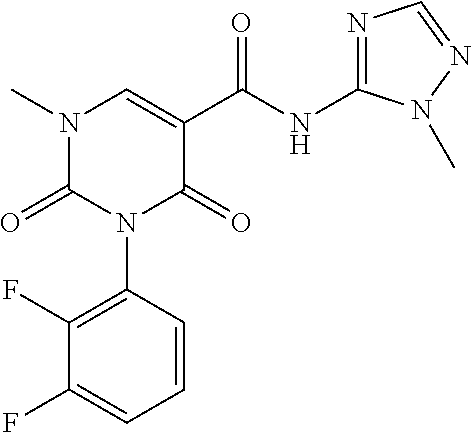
N1(C)C(=O)N(C2=C(F)C(F)=CC=C2)C(=O)C(C(NC2=NC=NN2C)=O)=C1
